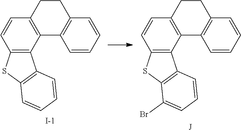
C12=C(C3=C(C=C1)CCC1=C3C=CC=C1)C1=C(S2)C=CC=C1.[I-].C12=C(C3=C(C=C1)CCC1=C3C=CC=C1)C1=C(S2)C(Br)=CC=C1.[J]
